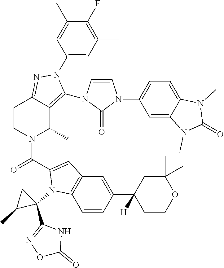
C1(F)=C(C)C=C(N2C(N3C=CN(C4=CC=C5C(=C4)N(C)C(=O)N5C)C3=O)=C3C(C)N(C(=O)C4=CC5=C(C=CC(C6([H])CCOC(C)(C)C6)=C5)N4C4(C5=NOC(=O)N5)CC4C)CCC3=N2)C=C1C
